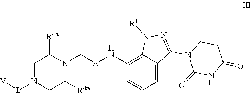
C1N([L][V])CC([R4m])N(C[A]NC2=C3C(=CC=C2)C(N2C(=O)NC(=O)CC2)=NN3[R1])C1[R4m]
